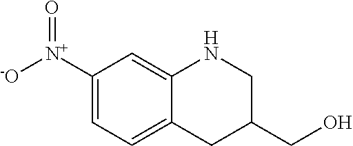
C12=CC([N+]([-O])=O)=CC=C1CC(CO)CN2
